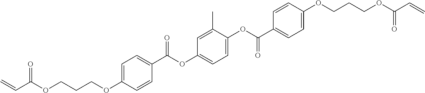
C1=C(OCCCOC(C=C)=O)C=CC(C(=O)OC2=CC=C(OC(=O)C3=CC=C(OCCCOC(C=C)=O)C=C3)C(C)=C2)=C1
